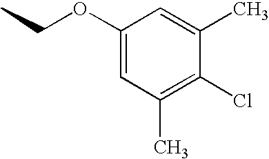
C1(OCC)=CC(C)=C(Cl)C(C)=C1
